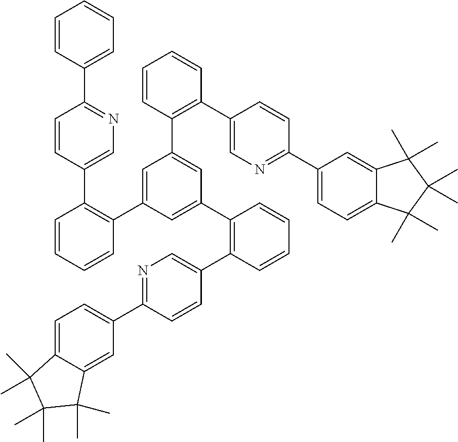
C1=CC(C2=NC=C(C3=C(C4=CC(C5=C(C6=CN=C(C7=CC=C8C(=C7)C(C)(C)C(C)(C)C8(C)C)C=C6)C=CC=C5)=CC(C5=C(C6=CN=C(C7=CC=C8C(=C7)C(C)(C)C(C)(C)C8(C)C)C=C6)C=CC=C5)=C4)C=CC=C3)C=C2)=CC=C1
